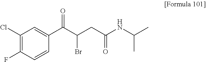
C1(Cl)=C(F)C=CC(C(C(CC(NC(C)C)=O)Br)=O)=C1
